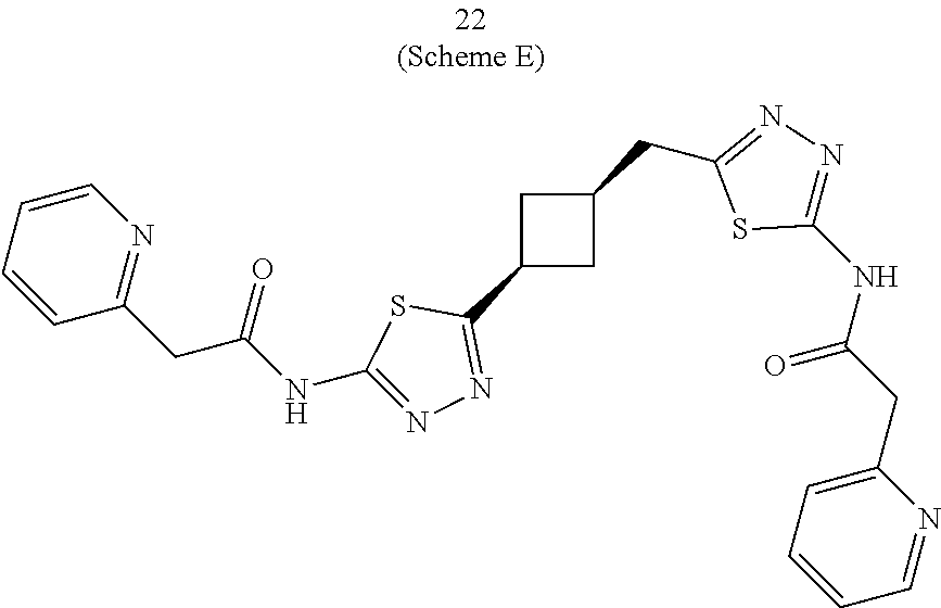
C1(CC2=NN=C(NC(=O)CC3=CC=CC=N3)S2)CC(C2=NN=C(NC(=O)CC3=NC=CC=C3)S2)C1
